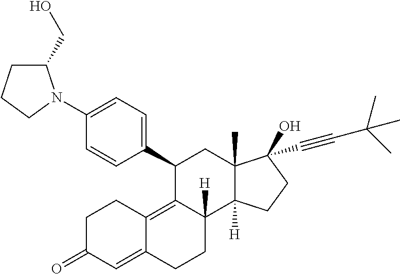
C1(N2C(CO)CCC2)=CC=C(C2C3=C4C(=CC(=O)CC4)CCC3([H])C3([H])C(C)(C2)C(O)(C#CC(C)(C)C)CC3)C=C1
